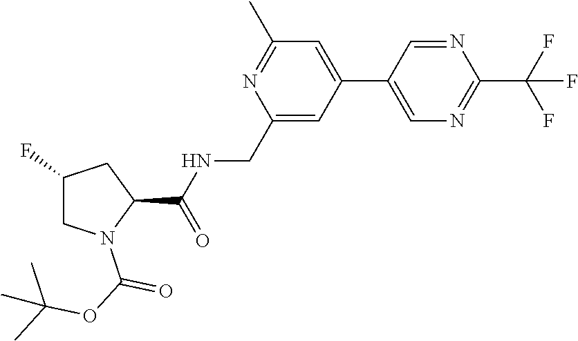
C1(CNC(C2CC(F)CN2C(OC(C)(C)C)=O)=O)=CC(C2=CN=C(C(F)(F)F)N=C2)=CC(C)=N1
